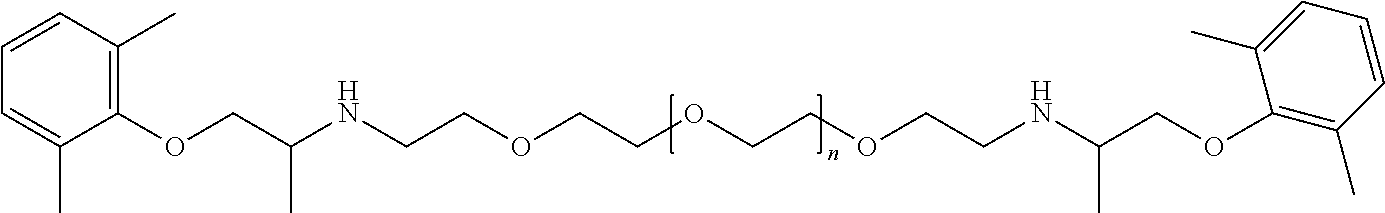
C1(OCC(NCCOCCOCCOCCNC(COC2=C(C)C=CC=C2C)C)C)=C(C)C=CC=C1C
